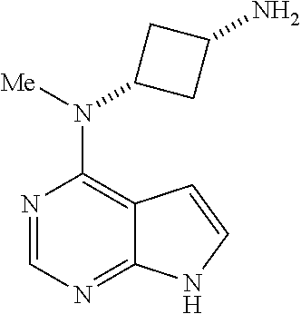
C1=NC(N(C2CC(N)C2)[Me])=C2C(=N1)NC=C2
